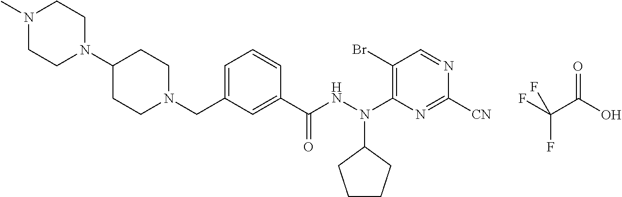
FC(C(O)=O)(F)F.C1CN(CC2=CC=CC(C(NN(C3=C(Br)C=NC([CN])=N3)C3CCCC3)=O)=C2)CCC1N1CCN(C)CC1
